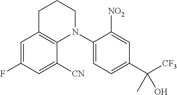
C1=C(F)C=C([CN])C2=C1CCCN2C1=CC=C(C([CF3])(C)O)C=C1[NO2]
